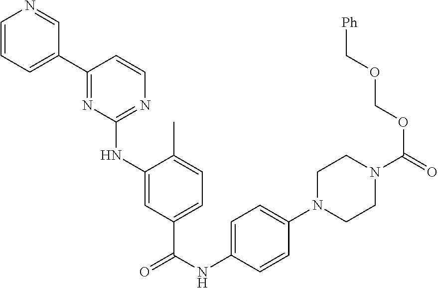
C1=CC=C(C2=NC(NC3=CC(C(NC4=CC=C(N5CCN(C(=O)OCOC[Ph])CC5)C=C4)=O)=CC=C3C)=NC=C2)C=N1
